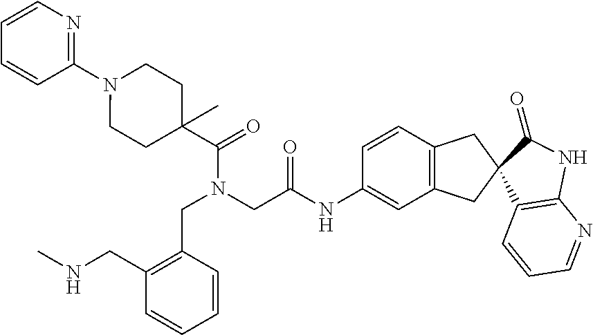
C1=CC=CN=C1N1CCC(C(=O)N(CC(=O)NC2=CC3=C(C=C2)CC2(C3)C(=O)NC3=C2C=CC=N3)CC2=C(CNC)C=CC=C2)(C)CC1
